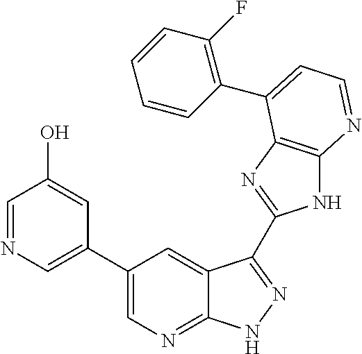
C1(C2=CN=C3C(=C2)C(C2=NC4=C(N2)N=CC=C4C2=C(F)C=CC=C2)=NN3)=CN=CC(O)=C1
